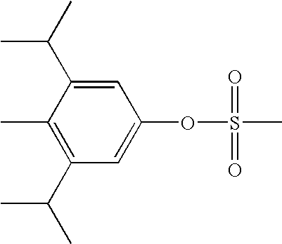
C1(C)=C(C(C)C)C=C(OS(C)(=O)=O)C=C1C(C)C
